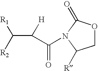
C1OC(=O)N(C(C(C([R2])[R1])[H])=O)C1[R]
